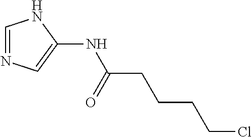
C1=NC=C(NC(CCCCCl)=O)N1
